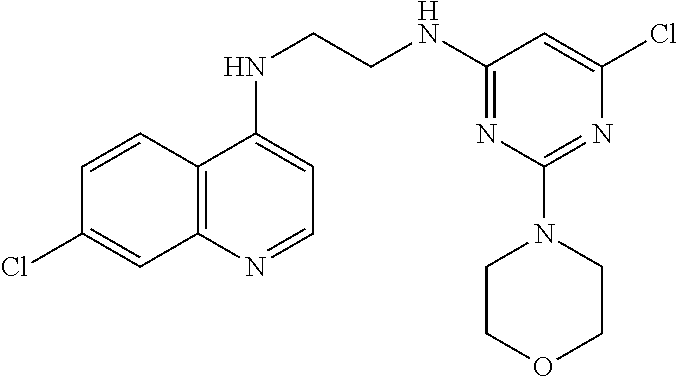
C1=CC2=C(C=C1Cl)N=CC=C2NCCNC1=NC(N2CCOCC2)=NC(Cl)=C1
